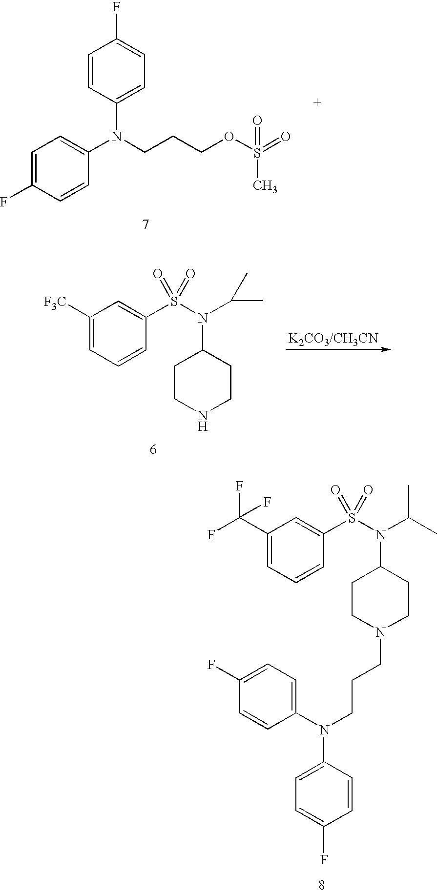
C1=CC(N(C2=CC=C(F)C=C2)CCCN2CCC(N(S(C3=CC(C(F)(F)F)=CC=C3)(=O)=O)C(C)C)CC2)=CC=C1F.C1=C(F)C=CC(N(CCCOS(=O)(=O)C)C2=CC=C(F)C=C2)=C1.C1([F3C])=CC=CC(S(N(C(C)C)C2CCNCC2)(=O)=O)=C1
